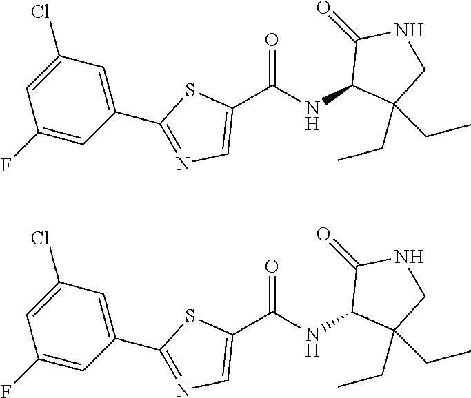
C1(C(NC2C(CC)(CC)CNC2=O)=O)=CN=C(C2=CC(Cl)=CC(F)=C2)S1.C1(C(NC2C(CC)(CC)CNC2=O)=O)=CN=C(C2=CC(Cl)=CC(F)=C2)S1
